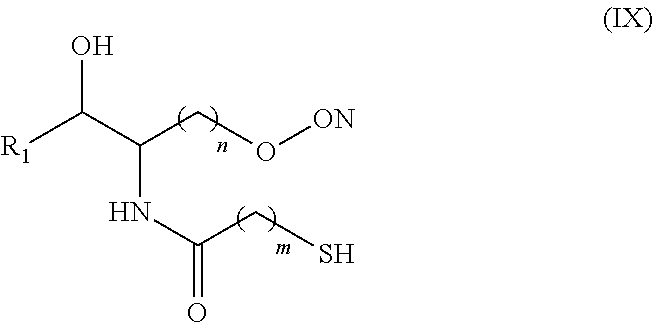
OC(C(CO[ON])NC(=O)CS)[R1]
